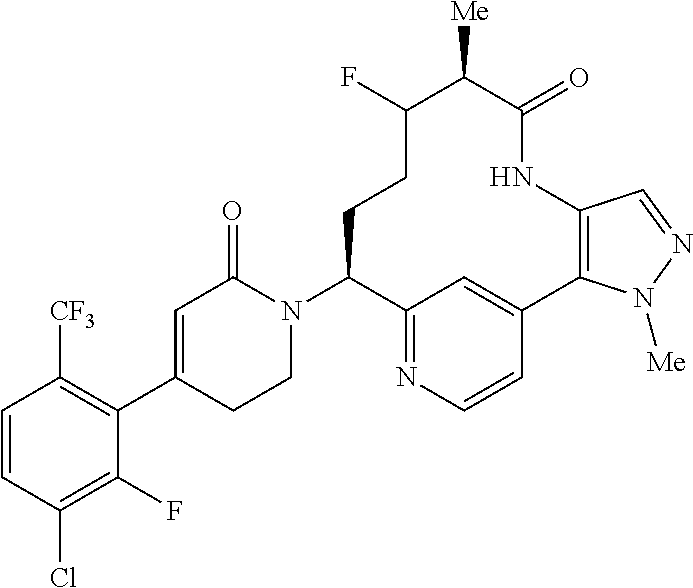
C1=CC(Cl)=C(F)C(C2=CC(=O)N(C3C4=NC=CC(=C4)C4=C(NC(=O)C([Me])C(F)CC3)C=NN4[Me])CC2)=C1[CF3]
